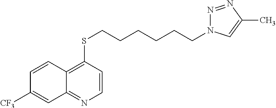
C12=NC=CC(SCCCCCCN3N=NC(C)=C3)=C1C=CC([CF3])=C2
